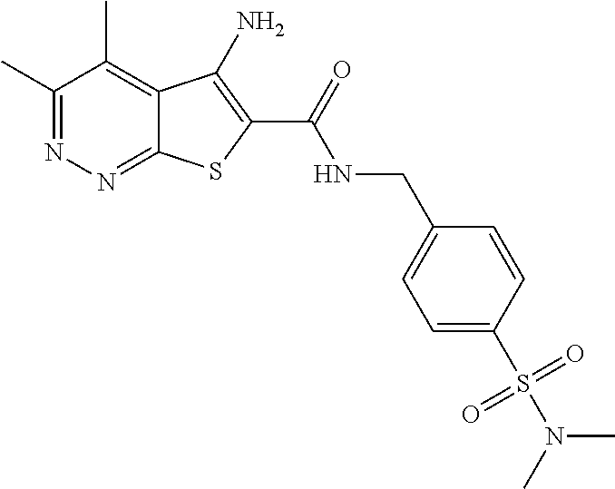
C1(C)=NN=C2C(=C1C)C(N)=C(C(=O)NCC1=CC=C(S(=O)(N(C)C)=O)C=C1)S2
